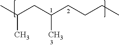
C(CC(CCCC)C)(C)C
